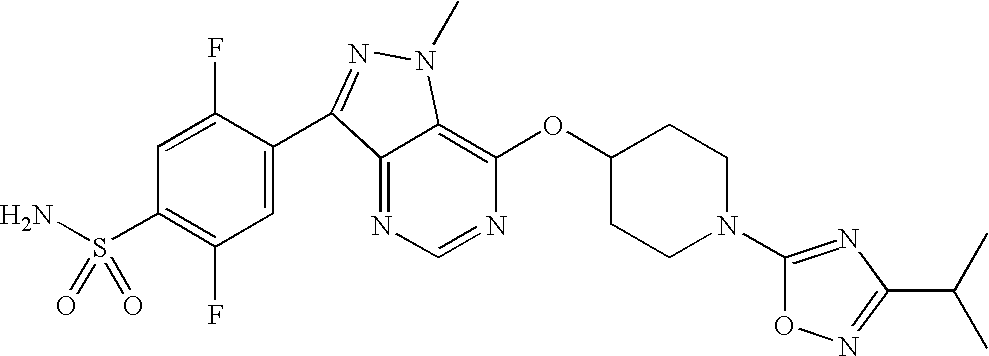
N1=CN=C2C(=C1OC1CCN(C3=NC(C(C)C)=NO3)CC1)N(C)N=C2C1=CC(F)=C(S(N)(=O)=O)C=C1F
